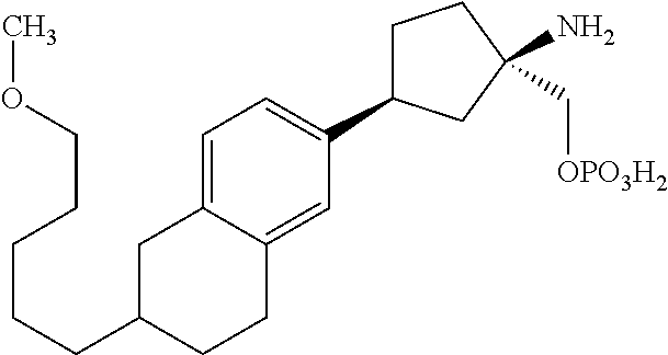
C1C(CCCCCOC)CCC2=CC(C3CCC(C[OPO3H2])(N)C3)=CC=C12
